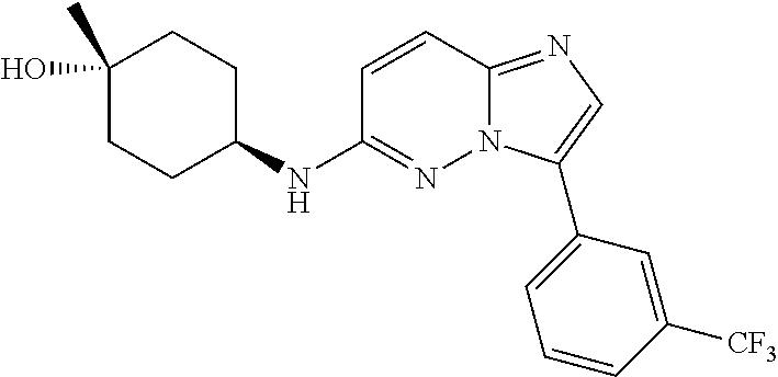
C1(NC2=NN3C(=NC=C3C3=CC=CC([CF3])=C3)C=C2)CCC(O)(C)CC1
